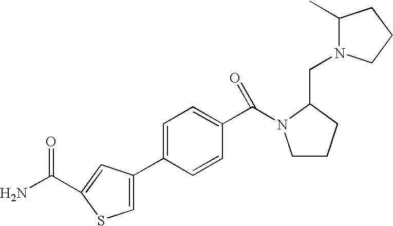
C(N1CCCC1CN1C(C)CCC1)(C1=CC=C(C2=CSC(C(N)=O)=C2)C=C1)=O
